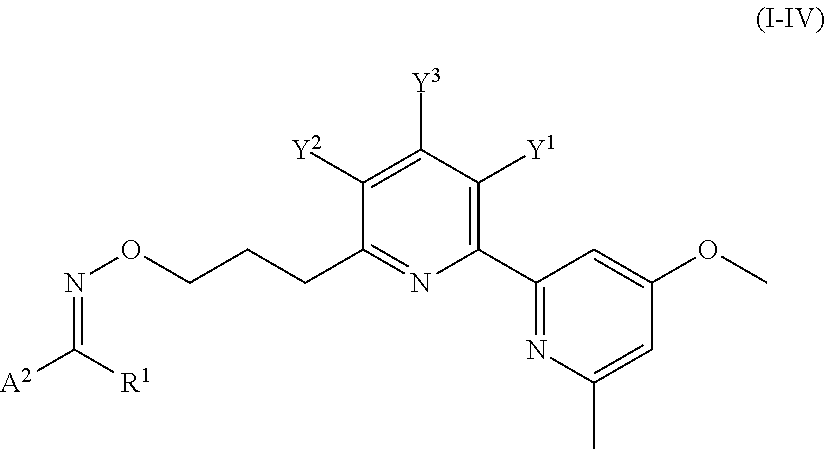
C(ON=C([A2])[R1])CCC1=NC(C2=NC(C)=CC(OC)=C2)=C([Y1])C([Y3])=C1[Y2]
